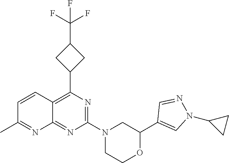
N1=C(N2CC(C3=CN(C4CC4)N=C3)OCC2)N=C2C(=C1C1CC(C(F)(F)F)C1)C=CC(C)=N2
